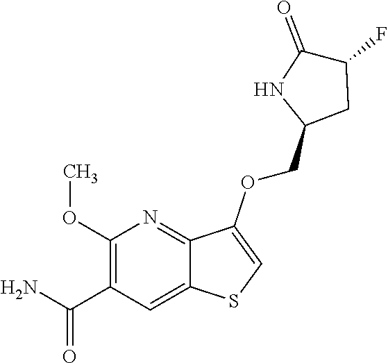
C1(OC)=C(C(N)=O)C=C2C(=N1)C(OCC1CC(F)C(=O)N1)=CS2
